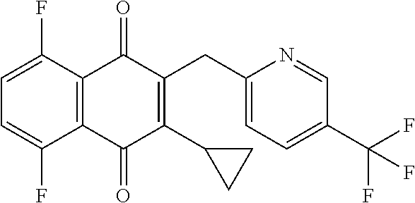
C1=C(F)C2=C(C(F)=C1)C(=O)C(C1CC1)=C(CC1=CC=C(C(F)(F)F)C=N1)C2=O
